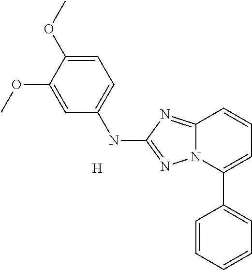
[H].N(C1=NN2C(=N1)C=CC=C2C1=CC=CC=C1)C1=CC=C(OC)C(OC)=C1
